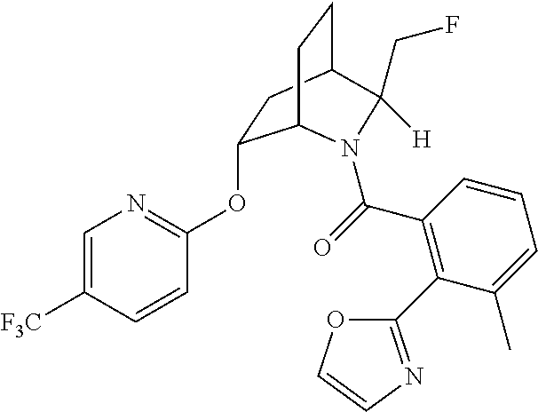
O(C1=NC=C([F3C])C=C1)C1CC2CCC1N(C(=O)C1=C(C3=NC=CO3)C(C)=CC=C1)C2([H])CF
